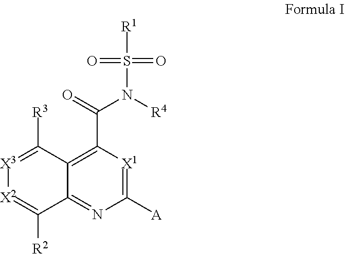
C12=C(C(=O)N([R4])S([R1])(=O)=O)[X1]=C([A])N=C1C([R2])=[X2][X3]=C2[R3]
